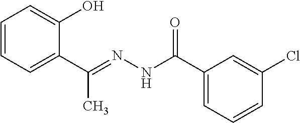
C1=CC=C(C(=NNC(C2=CC=CC(Cl)=C2)=O)C)C(O)=C1
